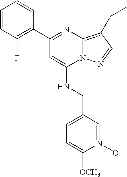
C1=CC(F)=C(C2=NC3=C(CC)C=NN3C(NCC3=CC=C([OCH3])N(O)=C3)=C2)C=C1
